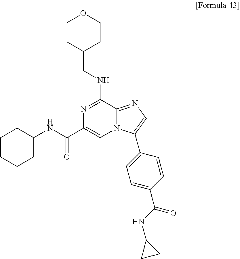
N1=C(NCC2CCOCC2)C2=NC=C(C3=CC=C(C(NC4CC4)=O)C=C3)N2C=C1C(NC1CCCCC1)=O
